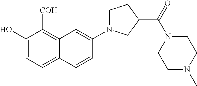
C1(O)=CC=C2C(=C1[COH])C=C(N1CCC(C(N3CCN(C)CC3)=O)C1)C=C2
